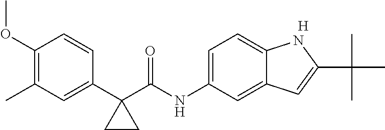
C1(C2(C(NC3=CC=C4C(=C3)C=C(C(C)(C)C)N4)=O)CC2)=CC(C)=C(OC)C=C1.[H]
